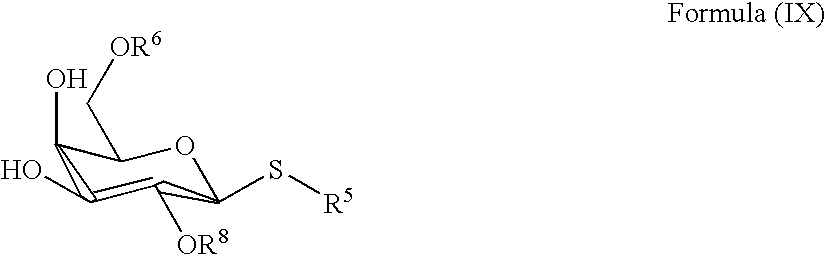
C1(O)C(O)=C([OR8])C(S[R5])OC1C[OR6]
